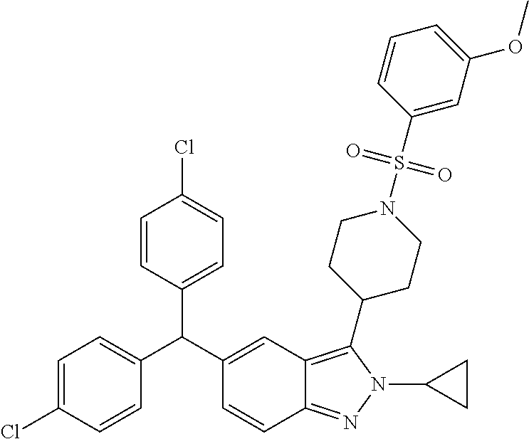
C1=C(Cl)C=CC(C(C2=CC3=C(C4CCN(S(C5=CC(OC)=CC=C5)(=O)=O)CC4)N(C4CC4)N=C3C=C2)C2=CC=C(Cl)C=C2)=C1
